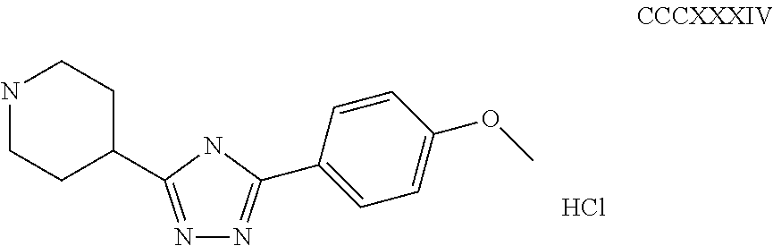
Cl.N1=C(C2CCNCC2)NC(C2=CC=C(OC)C=C2)=N1
